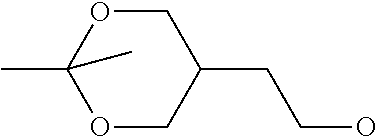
O1CC(CCO)COC1(C)C
